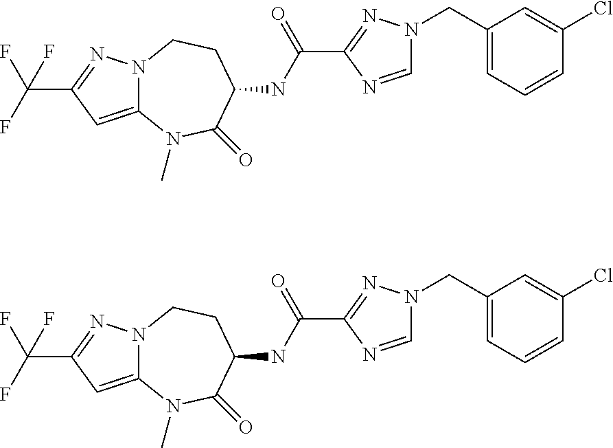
C12=CC(C(F)(F)F)=NN1CCC(NC(C1=NN(CC3=CC=CC(Cl)=C3)C=N1)=O)C(=O)N2C.C12=CC(C(F)(F)F)=NN1CCC(NC(C1=NN(CC3=CC=CC(Cl)=C3)C=N1)=O)C(=O)N2C
